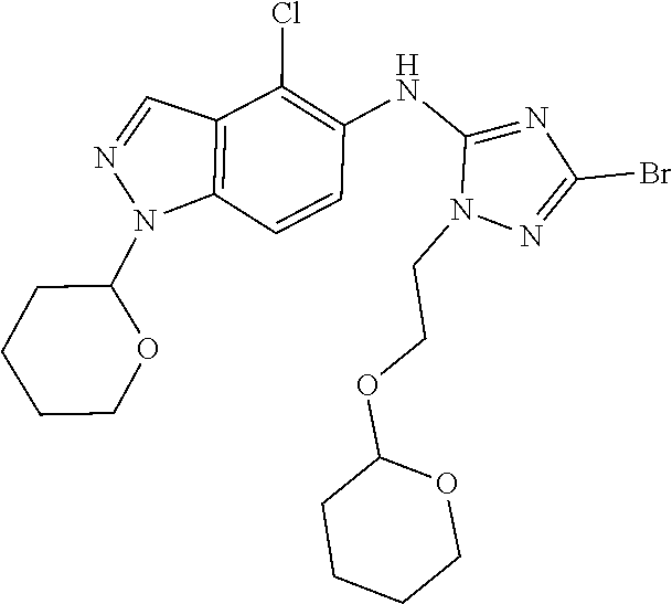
C1(N2C3=C(C=N2)C(Cl)=C(NC2=NC(Br)=NN2CCOC2CCCCO2)C=C3)CCCCO1
